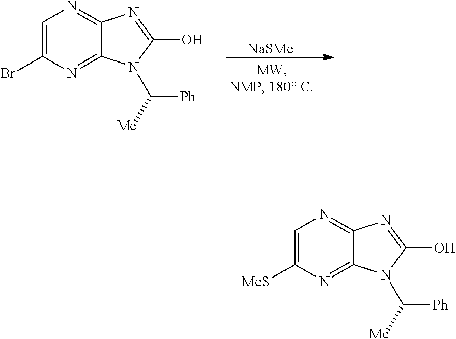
C1=C(Br)N=C2C(=N1)N=C(O)N2C([Me])[Ph].[NaSMe].C1=C([MeS])N=C2C(=N1)N=C(O)N2C([Me])[Ph]
